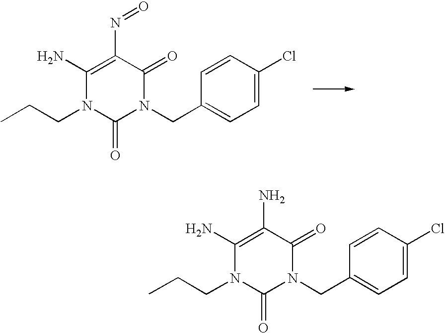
C1=CC(Cl)=CC=C1CN1C(=O)C(N=O)=C(N)N(CCC)C1=O.C1=CC(Cl)=CC=C1CN1C(=O)C(N)=C(N)N(CCC)C1=O
